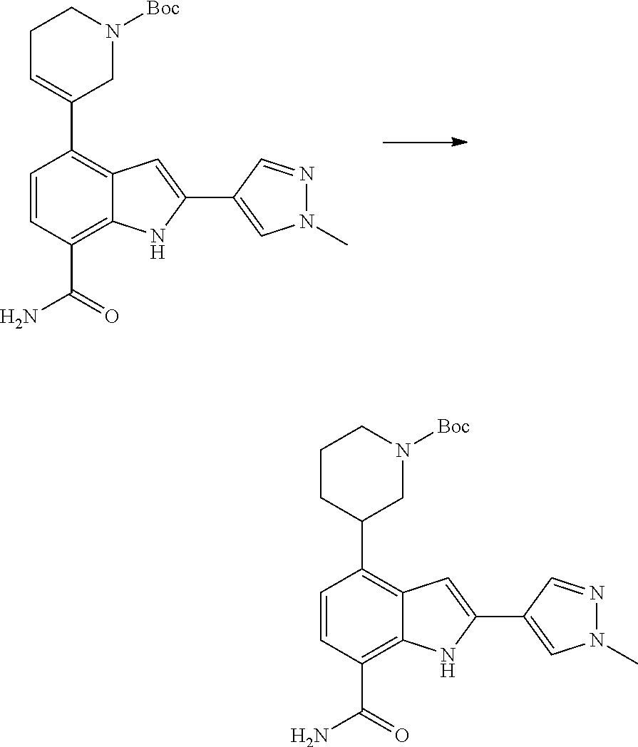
C1(C2CCCN([Boc])C2)=C2C(=C(C(=O)N)C=C1)NC(C1=CN(C)N=C1)=C2.C1(C2=CCCN([Boc])C2)=C2C(=C(C(=O)N)C=C1)NC(C1=CN(C)N=C1)=C2
